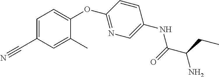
C1(C#N)=CC=C(OC2=NC=C(NC(C(CC)N)=O)C=C2)C(C)=C1
